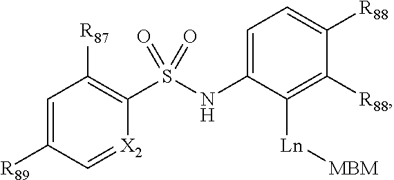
C1=C([R89])C=[X2]C(S(NC2=CC=C([R88])C([R88])=C2[Ln][MBM])(=O)=O)=C1[R87]
